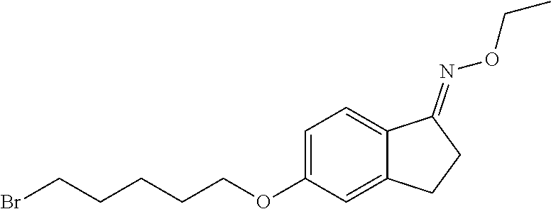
C(CCCCOC1=CC=C2C(=C1)CCC2=NOCC)Br
